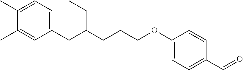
C(C(CCCOC1=CC=C(C=O)C=C1)CC)C1=CC=C(C)C(C)=C1
